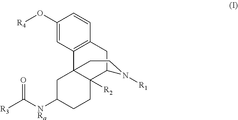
C1(O[R4])=CC2=C(C=C1)CC1C3([R2])C2(CC([NRa]C([R3])=O)CC3)CCN1[R1]
